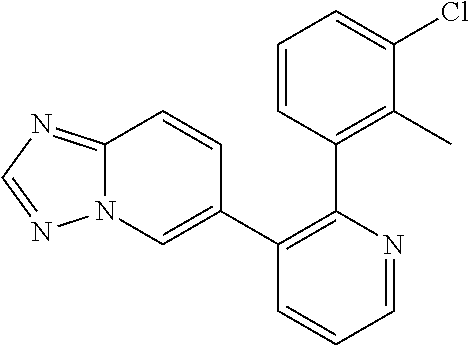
C1=CC(C2=C(C3=CN4C(=NC=N4)C=C3)C=CC=N2)=C(C)C(Cl)=C1
